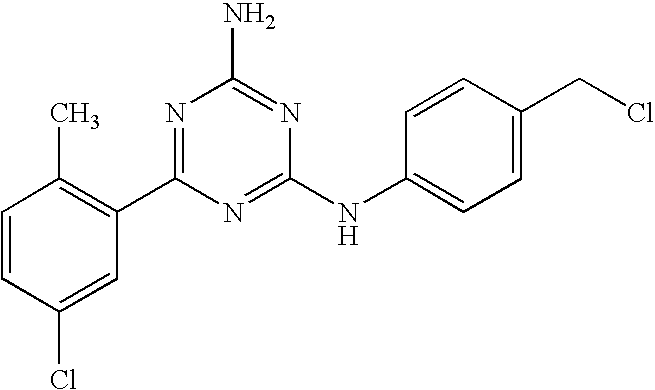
C1=CC(Cl)=CC(C2=NC(N)=NC(NC3=CC=C(CCl)C=C3)=N2)=C1C
